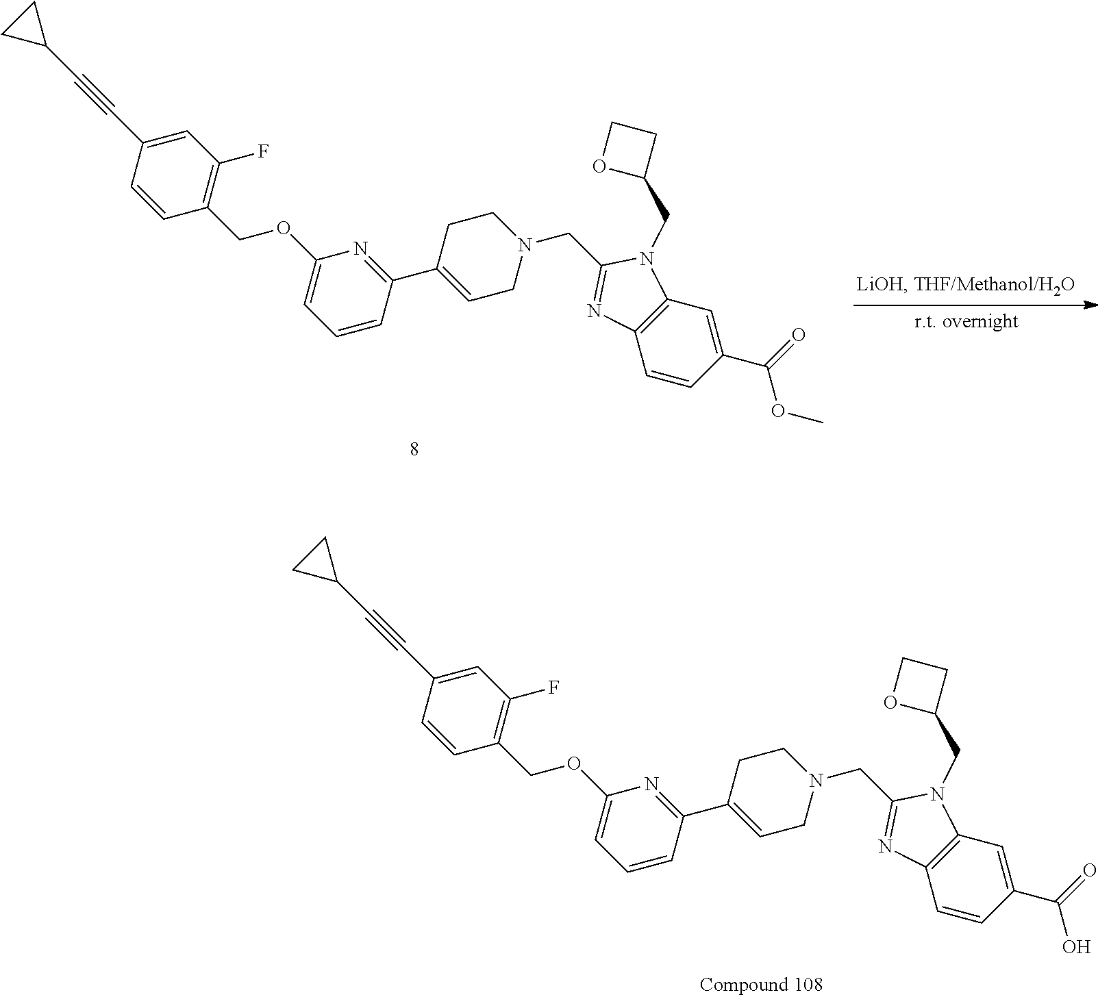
C1(C2=CCN(CC3=NC4=C(N3CC3CCO3)C=C(C(OC)=O)C=C4)CC2)=NC(OCC2=C(F)C=C(C#CC3CC3)C=C2)=CC=C1.C1(C2=CCN(CC3=NC4=C(N3CC3CCO3)C=C(C(O)=O)C=C4)CC2)=NC(OCC2=C(F)C=C(C#CC3CC3)C=C2)=CC=C1
